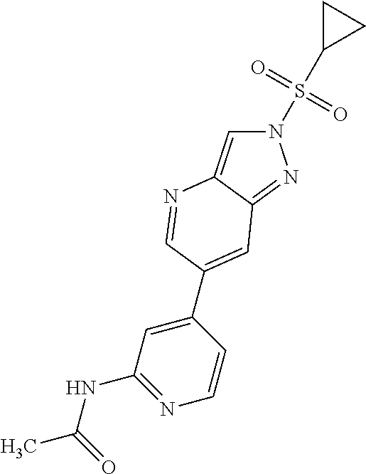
C1(NC(C)=O)=NC=CC(C2=CC3=NN(S(C4CC4)(=O)=O)C=C3N=C2)=C1
